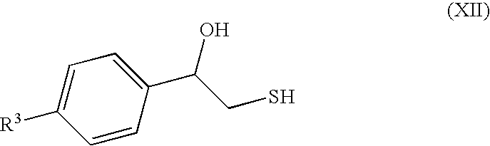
C1=CC(C(CS)O)=CC=C1[R3]
